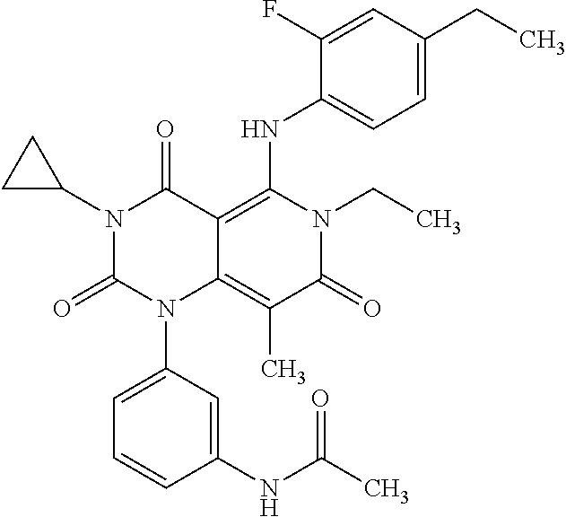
N1(C2CC2)C(=O)N(C2=CC=CC(NC(C)=O)=C2)C2=C(C)C(=O)N(CC)C(NC3=CC=C(CC)C=C3F)=C2C1=O
